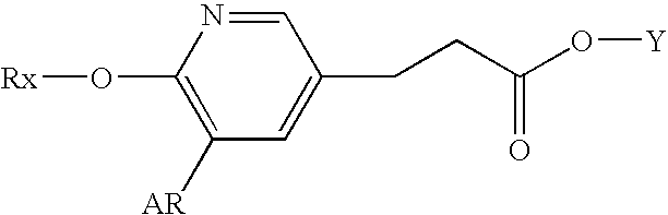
C1(O[Rx])=C([AR])C=C(CCC(O[Y])=O)C=N1
